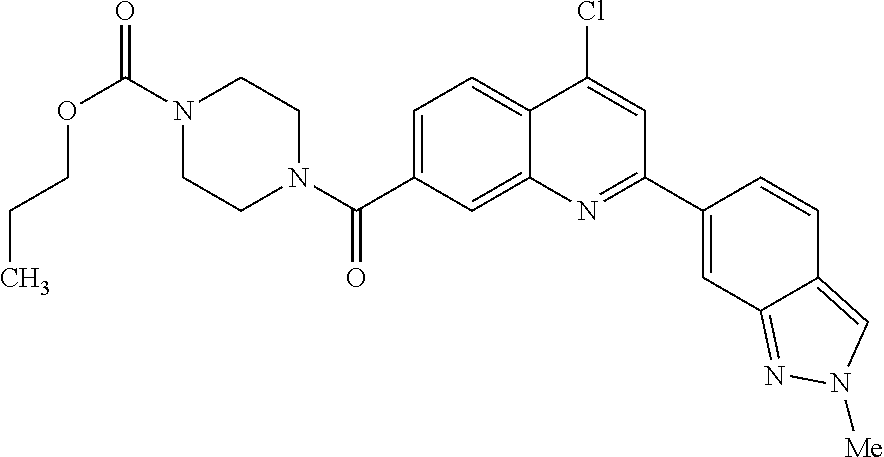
N1(C(OCCC)=O)CCN(C(=O)C2=CC=C3C(=C2)N=C(C2=CC4=NN([Me])C=C4C=C2)C=C3Cl)CC1
